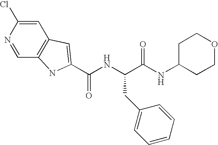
C1=C(Cl)N=CC2=C1C=C(C(NC(C(NC1CCOCC1)=O)CC1=CC=CC=C1)=O)N2
